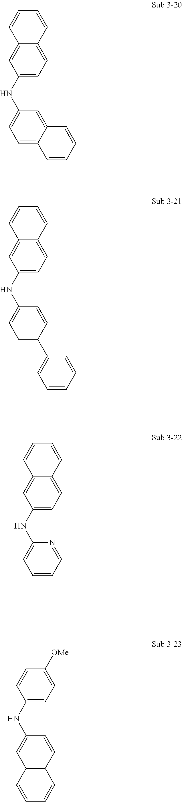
C1(NC2=CC=C3C(=C2)C=CC=C3)=CC=C2C(=C1)C=CC=C2.C1(NC2=CC=C(C3=CC=CC=C3)C=C2)=CC=C2C(=C1)C=CC=C2.C1(NC2=CC=CC=N2)=CC=C2C(=C1)C=CC=C2.C1(NC2=CC3=C(C=C2)C=CC=C3)=CC=C([OMe])C=C1
